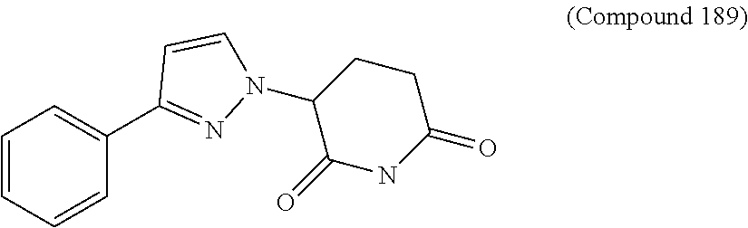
C1(C2=NN(C3C(=O)NC(=O)CC3)C=C2)=CC=CC=C1
